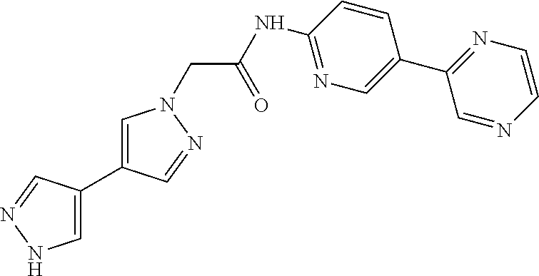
C1=C(C2=CNN=C2)C=NN1CC(=O)NC1=NC=C(C2=NC=CN=C2)C=C1
